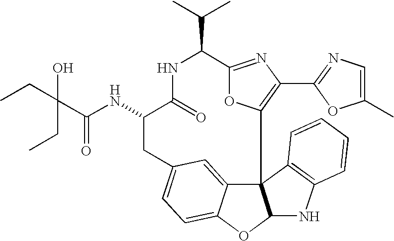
C123C4=CC(=CC=C4OC1NC1=C2C=CC=C1)CC(NC(=O)C(CC)(CC)O)C(=O)NC(C(C)C)C1=NC(C2=NC=C(C)O2)=C3O1
